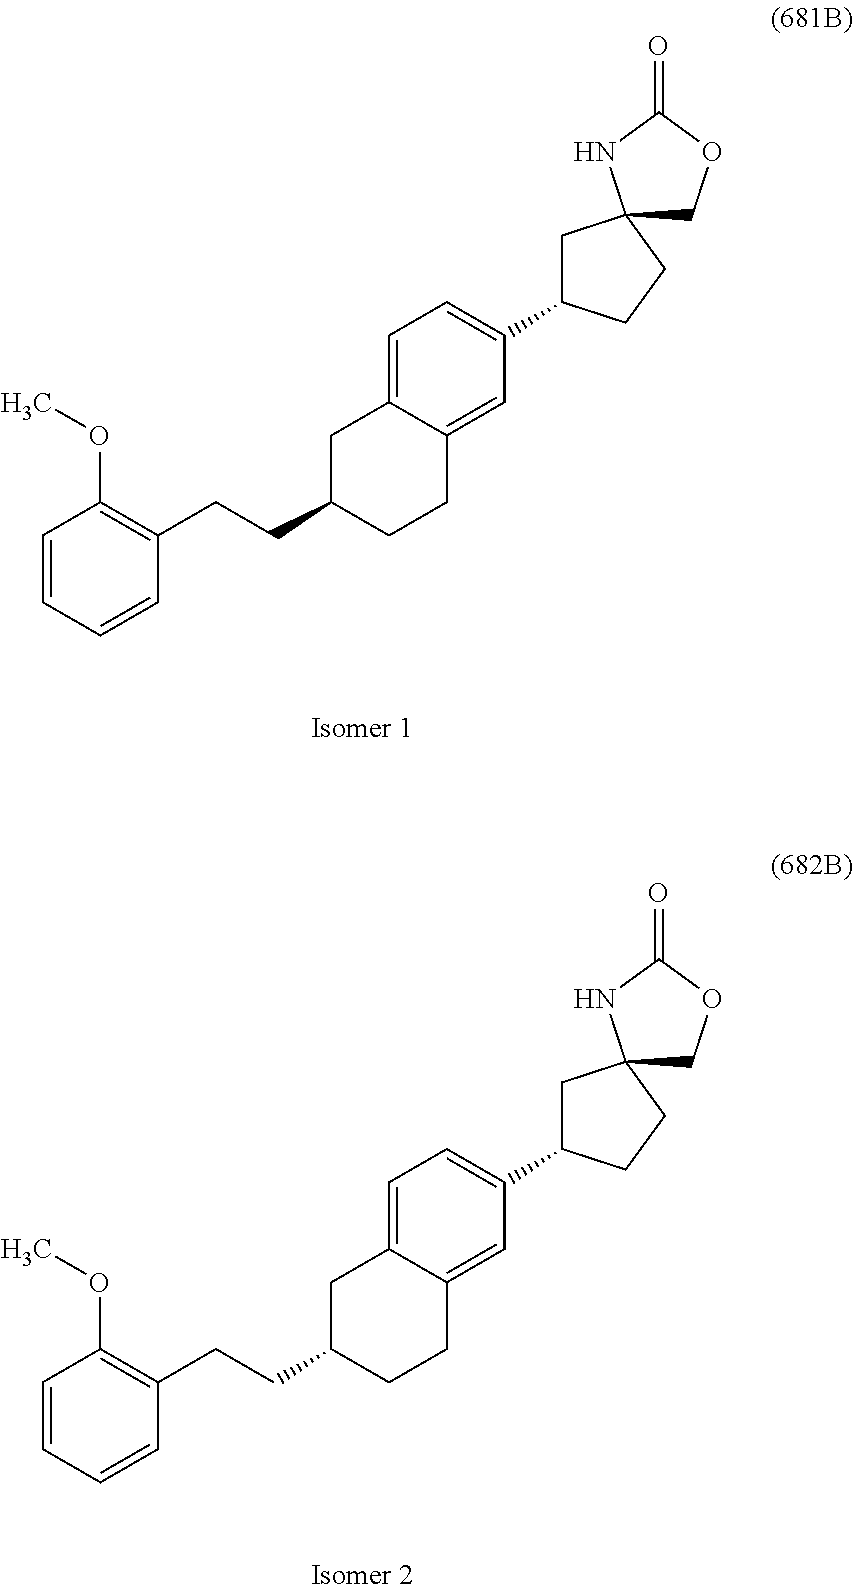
C1=C2C(=CC(C3CC4(CC3)COC(=O)N4)=C1)CCC(CCC1=C(OC)C=CC=C1)C2.C1=C2C(=CC(C3CC4(CC3)COC(=O)N4)=C1)CCC(CCC1=C(OC)C=CC=C1)C2
